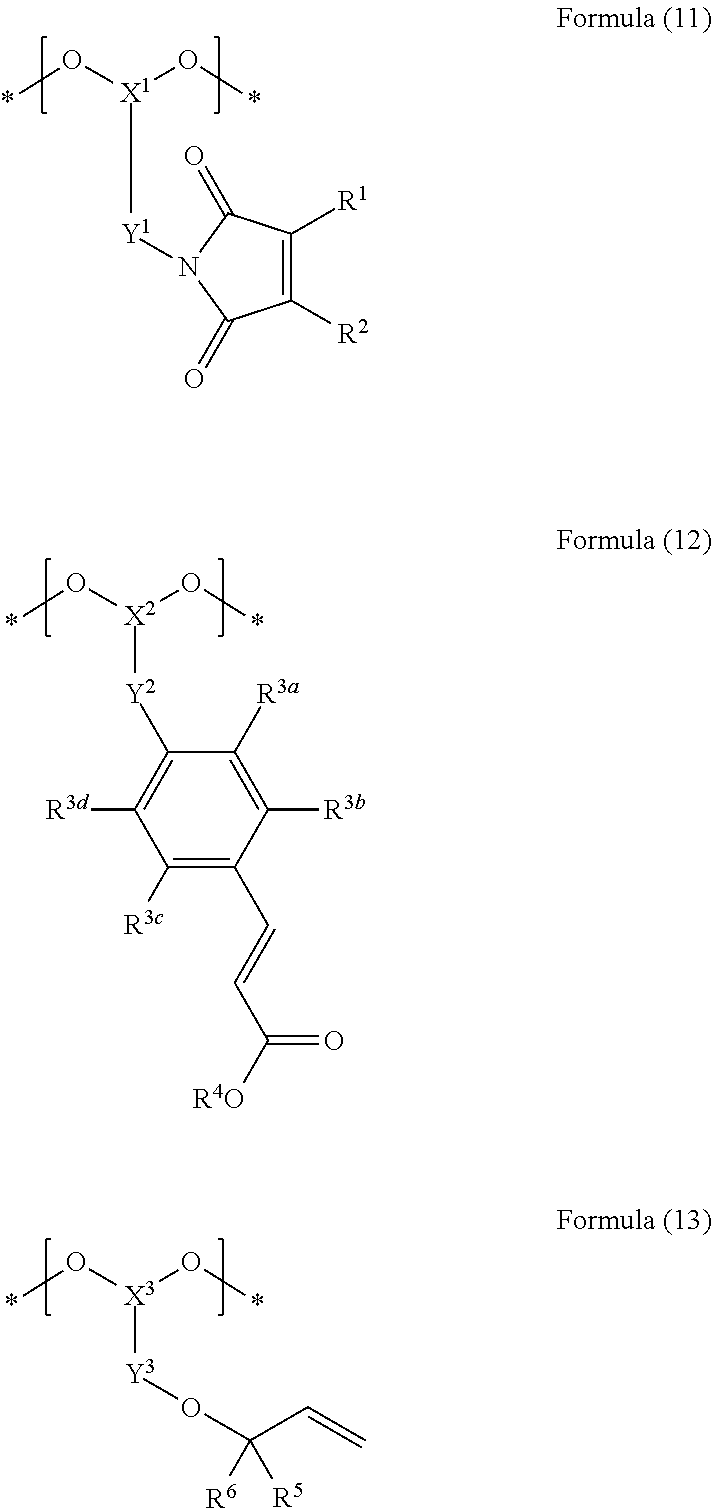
O(*)[X1](O*)[Y1]N1C(=O)C([R1])=C([R2])C1=O.O(*)[X2](O*)[Y2]C1=C([R3d])C([R3c])=C(C=CC([R4O])=O)C([R3b])=C1[R3a].O(*)[X3](O*)[Y3]OC(C=C)([R6])[R5]
